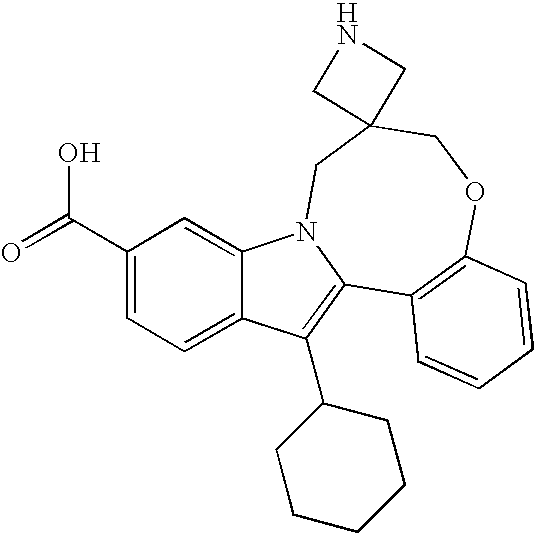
C1(C(=O)O)=CC=C2C(=C1)N1C(=C2C2CCCCC2)C2=C(OCC3(C1)CNC3)C=CC=C2
